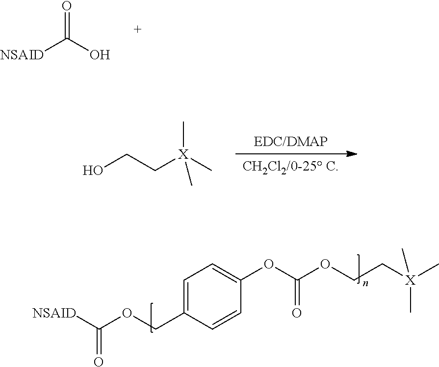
O=C(O)[NSAID].OCC[X](C)(C)C.C1=C(COC([NSAID])=O)C=CC(OC(OCC[X](C)(C)C)=O)=C1
